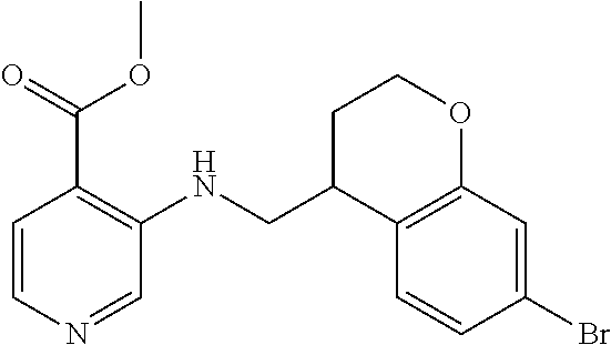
C1=CC(Br)=CC2=C1C(CNC1=C(C(OC)=O)C=CN=C1)CCO2
